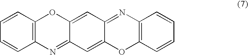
C1=CC=CC2=C1OC1=CC3=NC4=C(OC3=CC1=N2)C=CC=C4
